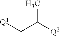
[Q1]CC(C)[Q2]
